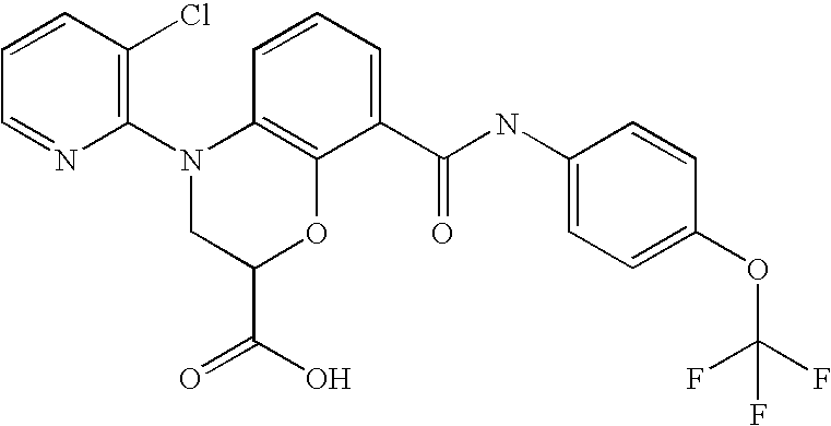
C1(N2CC(C(=O)O)OC3=C2C=CC=C3C(NC2=CC=C(OC(F)(F)F)C=C2)=O)=C(Cl)C=CC=N1
